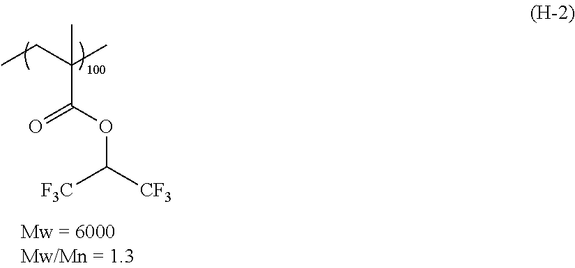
C(C(OC([F3C])[CF3])=O)(CC)(C)C
